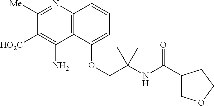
C1([Me])=NC2=C(C(N)=C1[HO2C])C(OCC(NC(C1COCC1)=O)(C)C)=CC=C2
